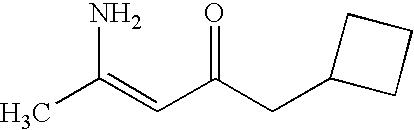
CC(=CC(CC1CCC1)=O)N
